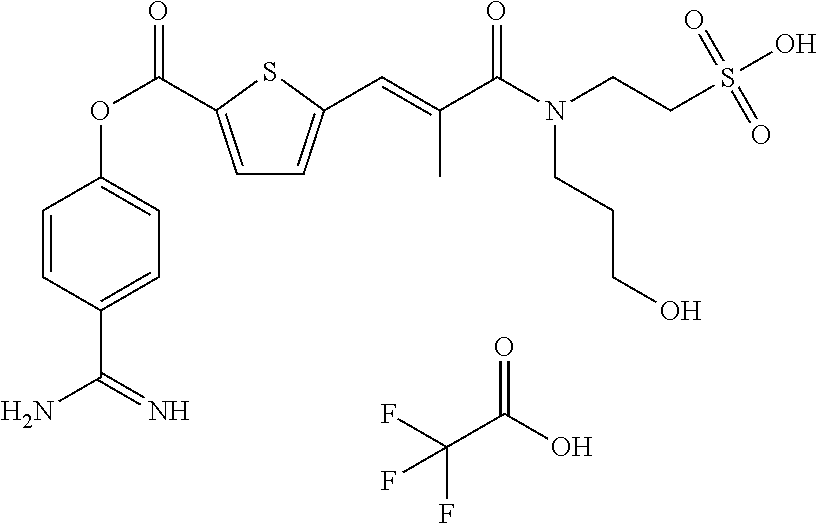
C1=C(C(OC2=CC=C(C(N)=N)C=C2)=O)SC(C=C(C(N(CCS(O)(=O)=O)CCCO)=O)C)=C1.FC(C(O)=O)(F)F
